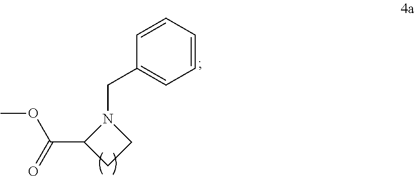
COC(=O)C1CCN1CC1=CC=CC=C1
